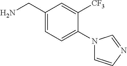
C1(CN)=CC=C(N2C=CN=C2)C([CF3])=C1
